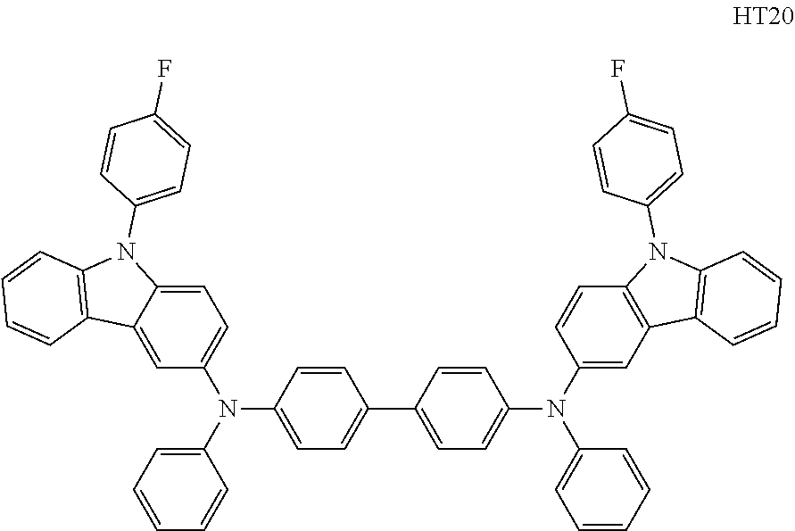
C1(C2=CC=C(N(C3=CC4=C(C=C3)N(C3=CC=C(F)C=C3)C3=C4C=CC=C3)C3=CC=CC=C3)C=C2)=CC=C(N(C2=CC=CC=C2)C2=CC=C3C(=C2)C2=C(N3C3=CC=C(F)C=C3)C=CC=C2)C=C1
